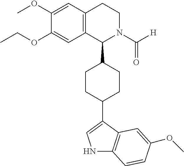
C(OC1=CC2=C(C=C1OC)CCN(C([H])=O)C2C1CCC(C2=CNC3=C2C=C(OC)C=C3)CC1)C
